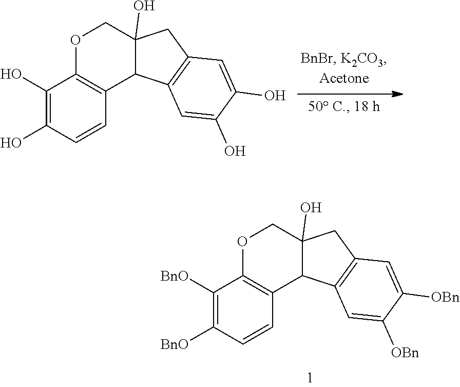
C1([BnO])=C([BnO])C=CC2=C1OCC1(O)C2C2=C(C1)C=C([OBn])C([OBn])=C2.C1(O)=C(O)C=CC2=C1OCC1(O)C2C2=C(C1)C=C(O)C(O)=C2
